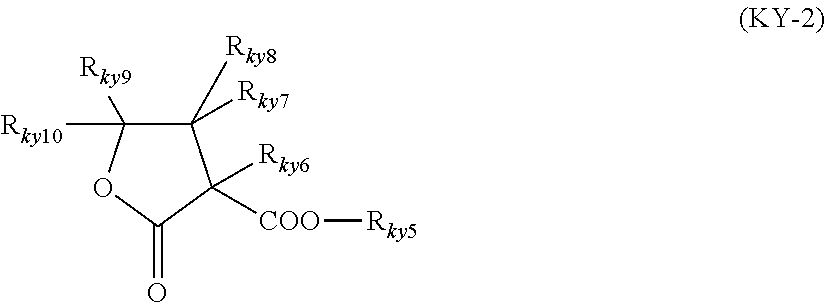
C1([Rky8])([Rky7])C([Rky10])([Rky9])OC(=O)C1([Rky6])[COO][Rky5]
